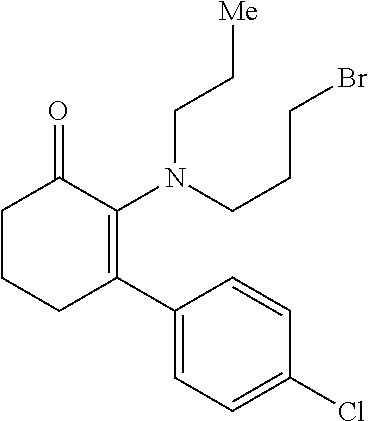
C1CCC(C2=CC=C(Cl)C=C2)=C(N(CC[Me])CCCBr)C1=O
